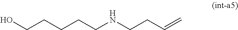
OCCCCCNCCC=C
